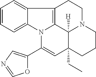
C1=CC=C2C(=C1)C1=C3N2C(C2=CN=CO2)=CC2(CC)C3([H])N(CC1)CCC2
